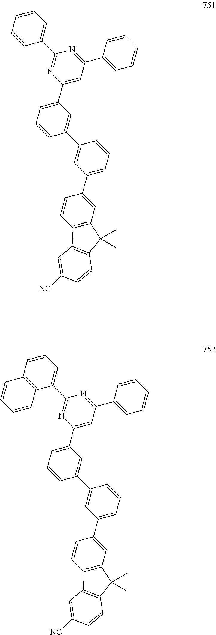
C1(C2=CC=CC(C3=CC(C4=CC5=C(C=C4)C4=C(C5(C)C)C=CC([NC])=C4)=CC=C3)=C2)=CC(C2=CC=CC=C2)=NC(C2=CC=CC=C2)=N1.C1(C2=CC=CC(C3=CC(C4=CC5=C(C=C4)C4=C(C5(C)C)C=CC([NC])=C4)=CC=C3)=C2)=CC(C2=CC=CC=C2)=NC(C2=CC=CC3=C2C=CC=C3)=N1
